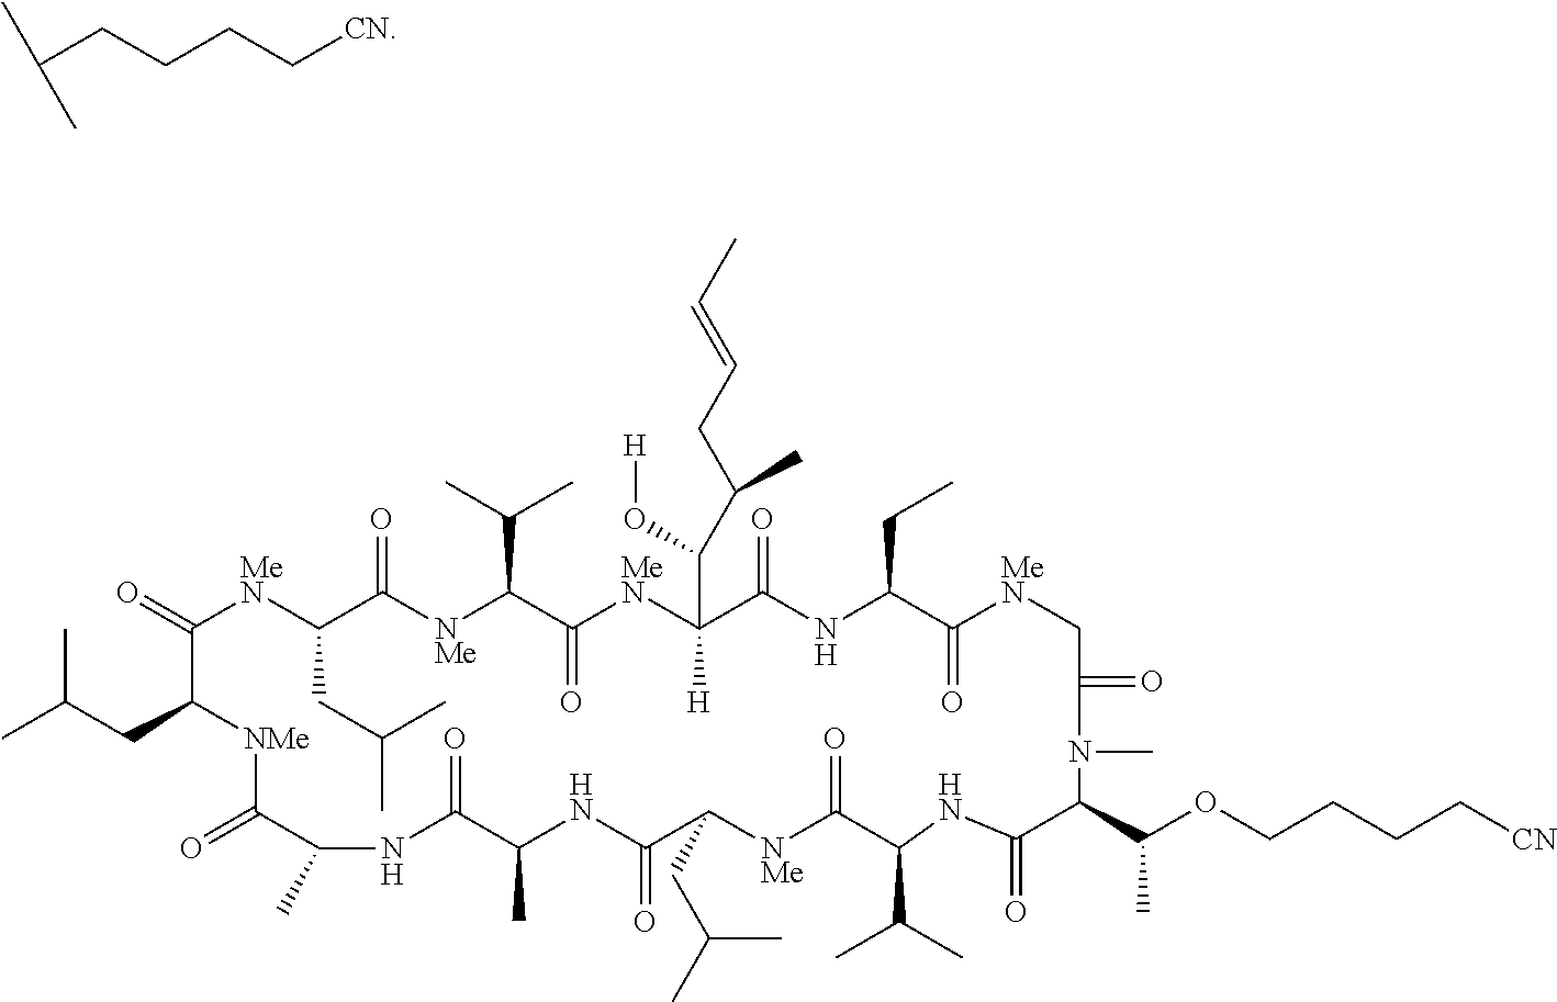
C(CCCC[CN])(C)C.CC(CC1[NMe]C(=O)C(C)NC(=O)C(C)NC(=O)C(CC(C)C)[NMe]C(=O)C(C(C)C)NC(=O)C(C(C)OCCCC[CN])N(C)C(=O)C[MeN]C(=O)C(CC)NC(=O)C([H])(C(C(CC=CC)C)O[H])[MeN]C(=O)C(C(C)C)[NMe]C(=O)C(CC(C)C)[MeN]C1=O)C
